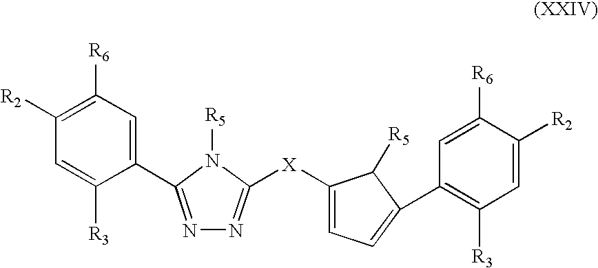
C1([R2])=C([R6])C=C(C2=NN=C([X]C3=CC=C(C4=C([R3])C=C([R2])C([R6])=C4)C3[R5])N2[R5])C([R3])=C1
